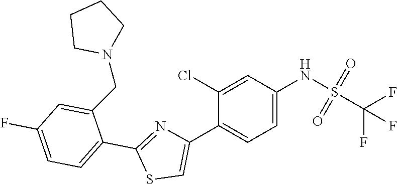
C1(Cl)=CC(NS(=O)(=O)C(F)(F)F)=CC=C1C1=CSC(C2=CC=C(F)C=C2CN2CCCC2)=N1
